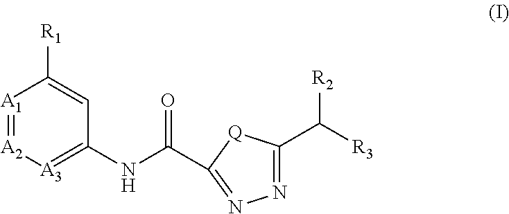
N1=C(C([R3])[R2])[Q]C(C(NC2=[A3][A2]=[A1]C([R1])=C2)=O)=N1
